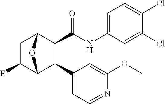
C1C(F)C2C(C3=CC=NC(OC)=C3)C(C(NC3=CC=C(Cl)C(Cl)=C3)=O)C1O2
